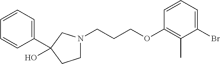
C1N(CCCOC2=C(C)C(Br)=CC=C2)CC(O)(C2=CC=CC=C2)C1
